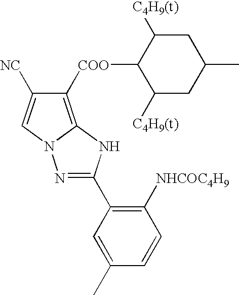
C1([COO]C2C([C4H9(t)])CC(C)CC2[C4H9(t)])=C2N(C=C1[NC])N=C(C1=C([NHCOC4H9])C=CC(C)=C1)N2
